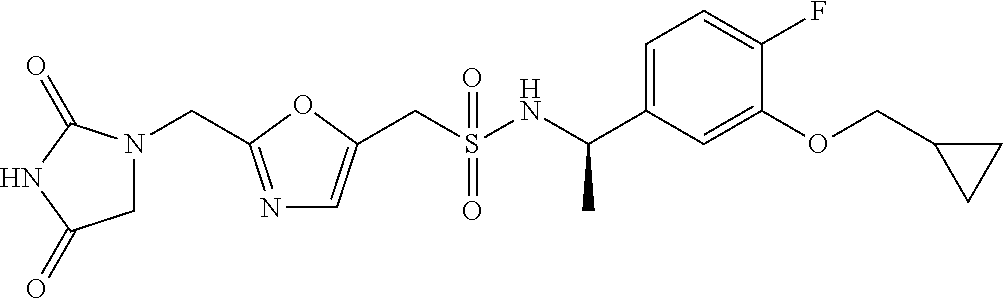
C(S(NC(C1=CC=C(F)C(OCC2CC2)=C1)C)(=O)=O)C1=CN=C(CN2CC(=O)NC2=O)O1
